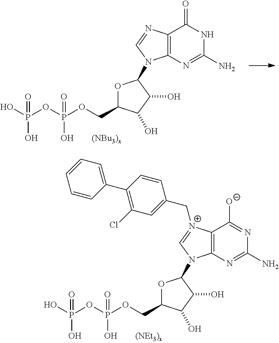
C12=C(N=C(N)N=C1[O-])N(C1OC(COP(OP(O)(O)=O)(O)=O)C(O)C1O)C=[N+]2CC1=CC(Cl)=C(C2=CC=CC=C2)C=C1.C12=C(N=C(N)NC1=O)N(C1OC(COP(OP(O)(O)=O)(O)=O)C(O)C1O)C=N2
